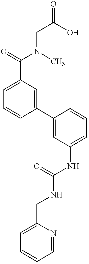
C1(C(=O)N(CC(O)=O)C)=CC=CC(C2=CC(NC(NCC3=CC=CC=N3)=O)=CC=C2)=C1
